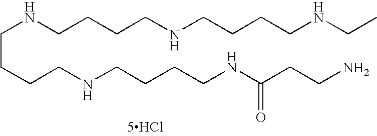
C(CCCNCCCCNC(CCN)=O)NCCCCNCCCCNCC.[5HCl]
